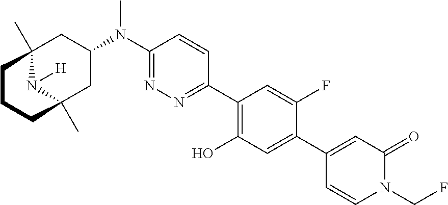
C12(C)N([H])C(C)(CC(N(C3=NN=C(C4=C(O)C=C(C5=CC(=O)N(CF)C=C5)C(F)=C4)C=C3)C)C1)CCC2
